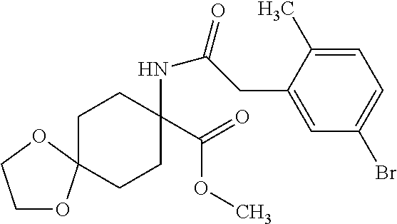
C1OC2(OC1)CCC(C(=O)OC)(NC(=O)CC1=CC(Br)=CC=C1C)CC2
